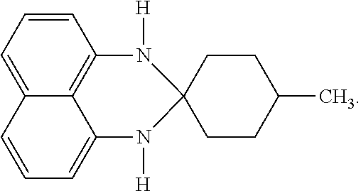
C1CC(C)CCC12N([H])C1=C3C(=CC=CC3=CC=C1)N2[H]
